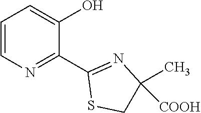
C1=CN=C(C2=NC(C)([COOH])CS2)C(O)=C1
